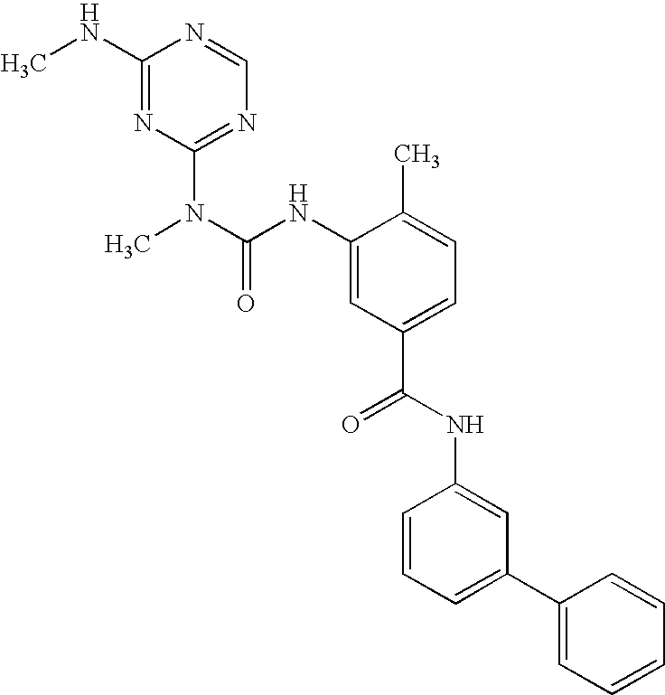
C1(NC)=NC(N(C)C(NC2=CC(C(=O)NC3=CC(C4=CC=CC=C4)=CC=C3)=CC=C2C)=O)=NC=N1
